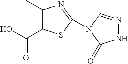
C1(C)=C(C(O)=O)SC(N2C=NNC2=O)=N1
